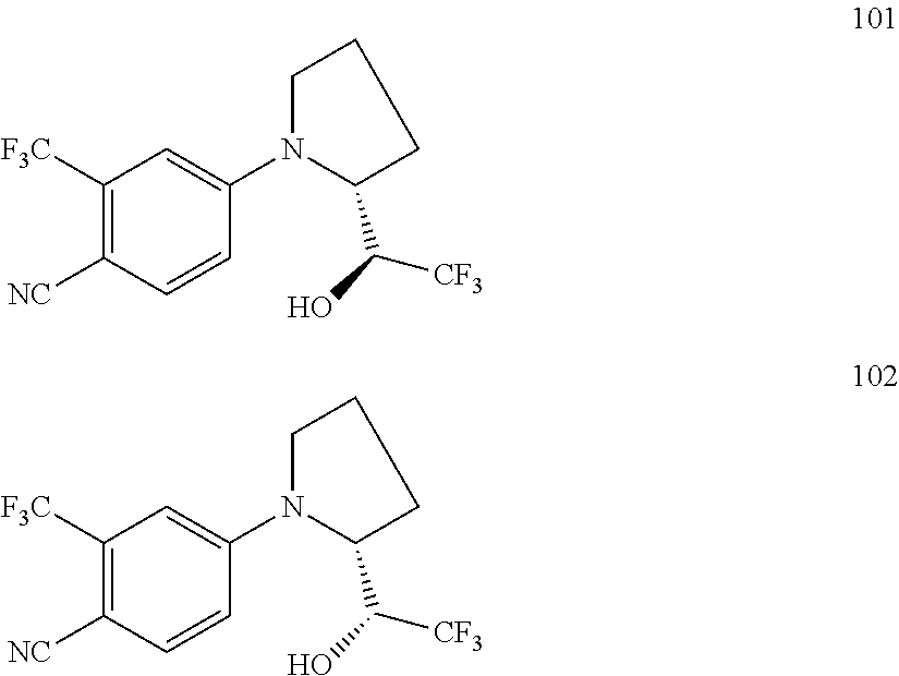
C1([F3C])=C([NC])C=CC(N2C(C(O)[CF3])CCC2)=C1.C1([F3C])=C([NC])C=CC(N2C(C(O)[CF3])CCC2)=C1
